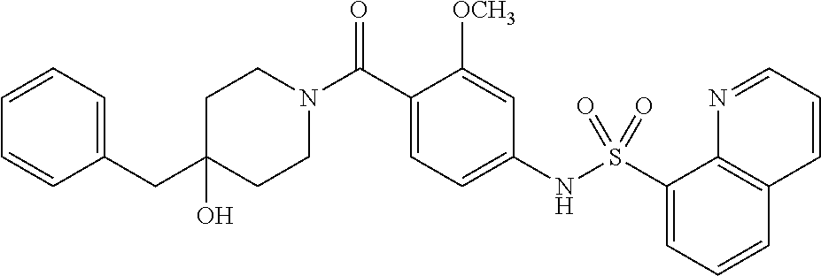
C1(O)(CC2=CC=CC=C2)CCN(C(C2=CC=C(NS(C3=CC=CC4=C3N=CC=C4)(=O)=O)C=C2[OCH3])=O)CC1
